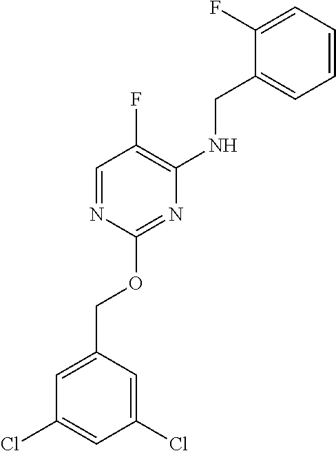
C1=C(COC2=NC(NCC3=CC=CC=C3F)=C(F)C=N2)C=C(Cl)C=C1Cl
